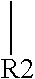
C[R2]
